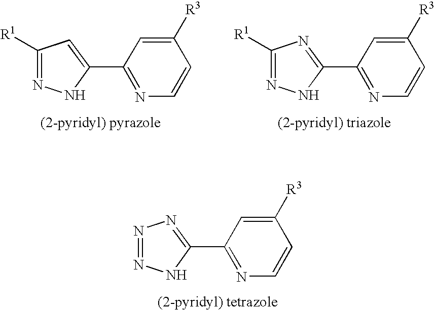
C1([R3])=CC(C2=NN=NN2)=NC=C1.[(2-pyridyl) tetrazole].C1([R3])=CC(C2=CC([R1])=NN2)=NC=C1.[(2-pyridyl) pyrazole].C1([R3])=CC(C2=NC([R1])=NN2)=NC=C1.[(2-pyridyl) triazole]
